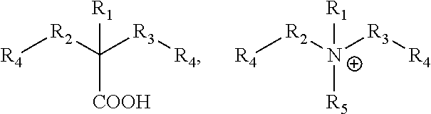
[R4][R2]C([R3][R4])([R1])[COOH].[R4][R2][N+]([R3][R4])([R1])[R5]
